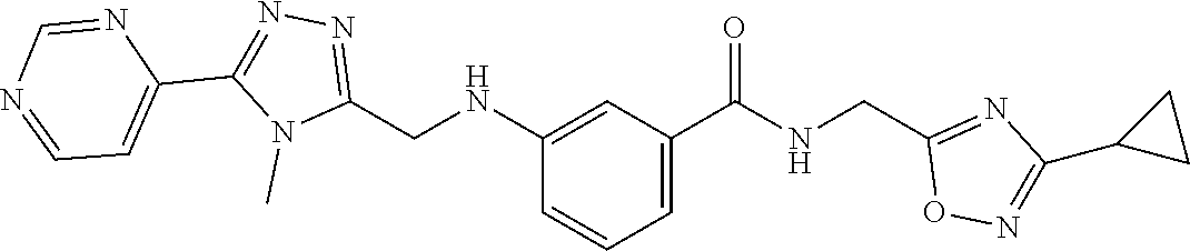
C1(NCC2=NN=C(C3=CC=NC=N3)N2C)=CC(C(NCC2=NC(C3CC3)=NO2)=O)=CC=C1
